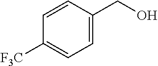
C1=CC(CO)=CC=C1[F3C]
